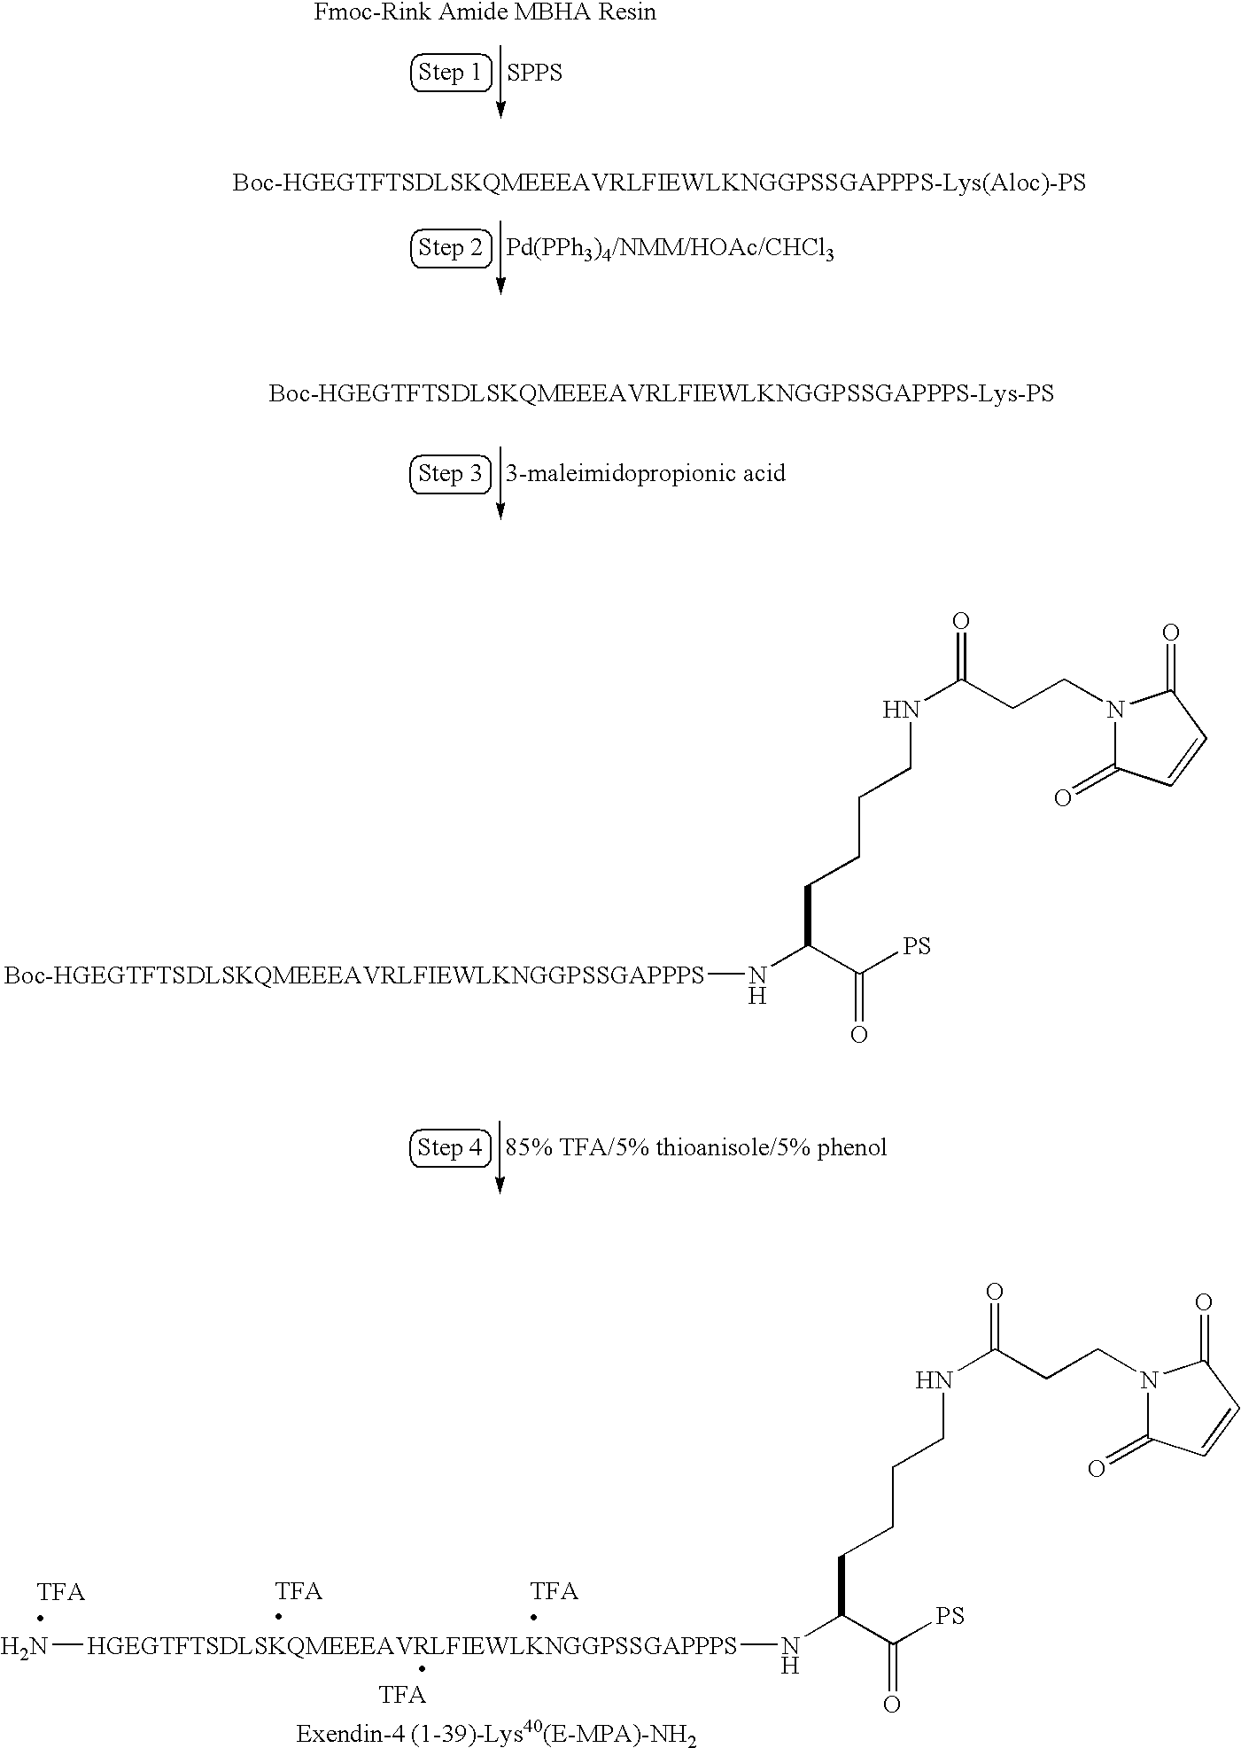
[SPPS].[Pd(PPh3)4/NMM/HOAc/CHCl3].[3-maleimidopropionic acid].[85% TFA/5% thioanisole/5% phenol].[Boc-HGEGTFTSDLSKQMEEEAVRLFIEWLKNGGPSSGAPPPS]NC(C([PS])=O)CCCCNC(CCN1C(=O)C=CC1=O)=O.N[HGEGTFTSDLSKQMEEEAVRLFIEWLKNGGPSSGAPPPS]NC(C([PS])=O)CCCCNC(CCN1C(=O)C=CC1=O)=O
